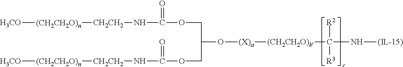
[H3CO][(CH2CH2O)n][CH2CH2]NC(OCC(O[(X)a][(CH2CH2O)b]C(N[(IL-15)])([R2])[R3])COC(N[CH2CH2][(CH2CH2O)n][H3CO])=O)=O
